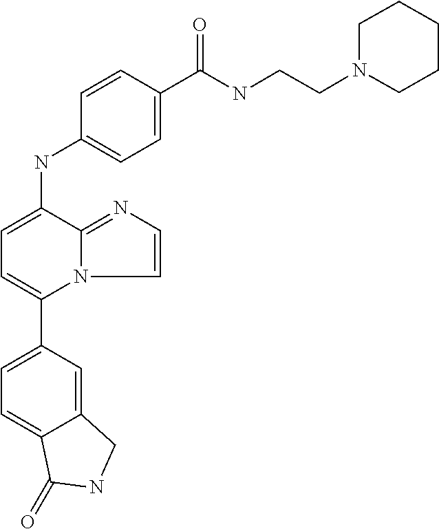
C12=CC(C3=CC=C(NC4=CC=C(C(=O)NCCN5CCCCC5)C=C4)C4=NC=CN34)=CC=C1C(=O)NC2
